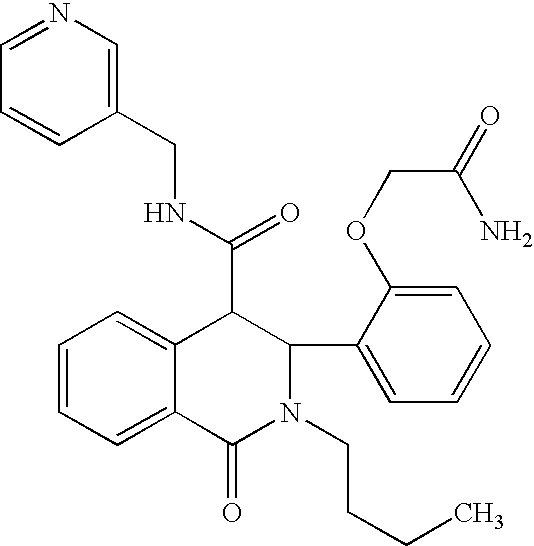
C1=CC=C2C(=C1)C(C(=O)NCC1=CN=CC=C1)C(C1=CC=CC=C1OCC(=O)N)N(CCCC)C2=O
